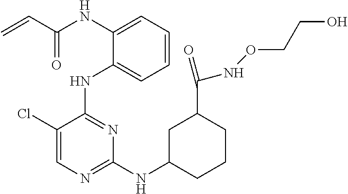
N(C1=CC=CC=C1NC1=NC(NC2CCCC(C(NOCCO)=O)C2)=NC=C1Cl)C(C=C)=O
